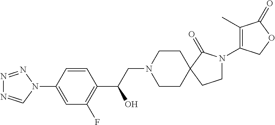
N1=NN(C2=CC(F)=C(C(CN3CCC4(CC3)CCN(C3=C(C)C(=O)OC3)C4=O)O)C=C2)C=N1
